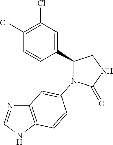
C12=C(NC=N1)C=CC(N1C(=O)NCC1C1=CC(Cl)=C(Cl)C=C1)=C2
